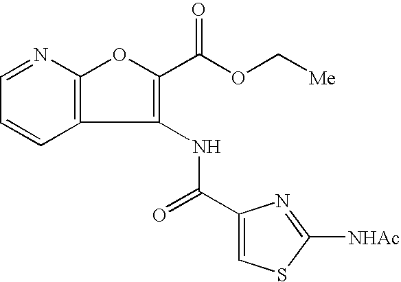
C1=NC2=C(C=C1)C(NC(C1=CSC([NHAc])=N1)=O)=C(C(=O)OC[Me])O2
